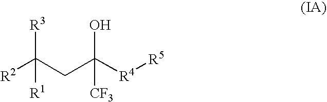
[R2]C(CC([R4][R5])(O)[CF3])([R3])[R1]
